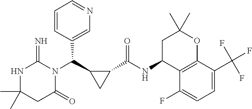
CC1(C)NC(=N)N(C(C2CC2C(NC2C3=C(OC(C)(C)C2)C(C(F)(F)F)=CC=C3F)=O)C2=CN=CC=C2)C(=O)C1
